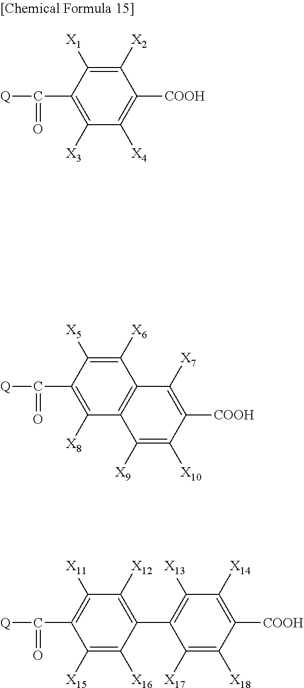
C1([X2])=C([X1])C(C([Q])=O)=C([X3])C([X4])=C1[COOH].C1([X6])=C([X5])C(C([Q])=O)=C([X8])C2=C1C([X7])=C([COOH])C([X10])=C2[X9].C1([X12])=C(C2=C([X13])C([X14])=C([COOH])C([X18])=C2[X17])C([X16])=C([X15])C(C([Q])=O)=C1[X11]
